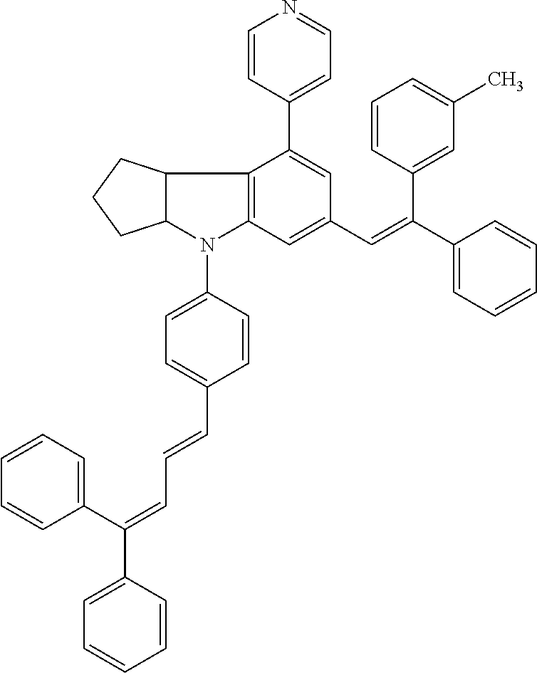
C12=C(C=C(C=C(C3=CC(C)=CC=C3)C3=CC=CC=C3)C=C1C1=CC=NC=C1)N(C1=CC=C(C=CC=C(C3=CC=CC=C3)C3=CC=CC=C3)C=C1)C1C2CCC1
